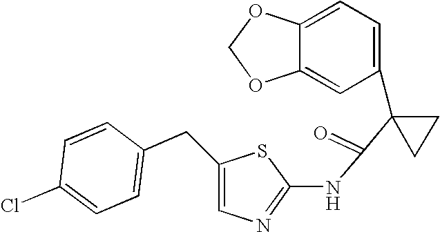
C1=C2C(=CC(C3(C(=O)NC4=NC=C(CC5=CC=C(Cl)C=C5)S4)CC3)=C1)OCO2
